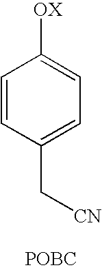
C([CN])C1=CC=C([OX])C=C1.[POBC]
